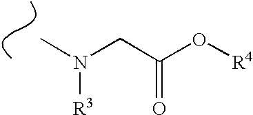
CN(CC(O[R4])=O)[R3]
